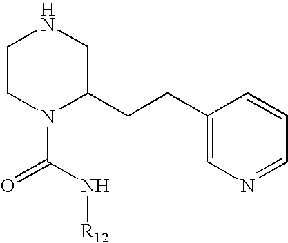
C1CN(C(N[R12])=O)C(CCC2=CN=CC=C2)CN1
